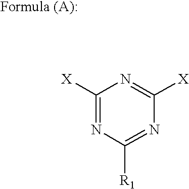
C1([X])=NC([R1])=NC([X])=N1
